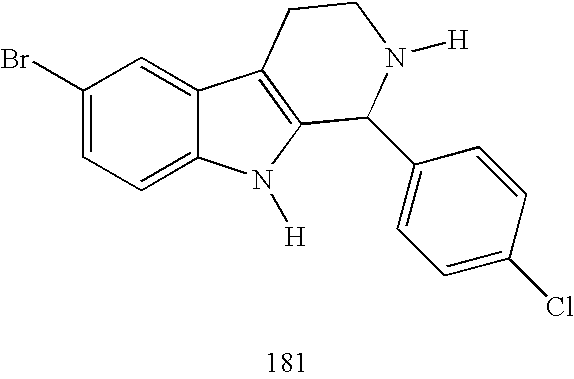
C1(Br)=CC=C2C(=C1)C1=C(N2[H])C(C2=CC=C(Cl)C=C2)N([H])CC1
